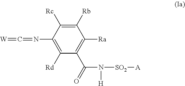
C1([Rb])=C([Rc])C(N=C=[W])=C([Rd])C(C(=O)N([H])[SO2][A])=C1[Ra]
